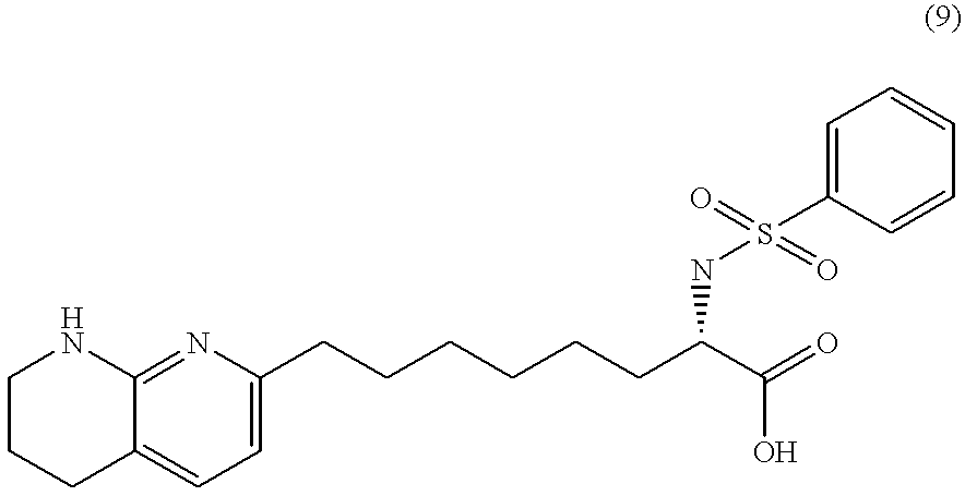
C1CCC2=CC=C(CCCCCCC(C(O)=O)NS(=O)(=O)C3=CC=CC=C3)N=C2N1
